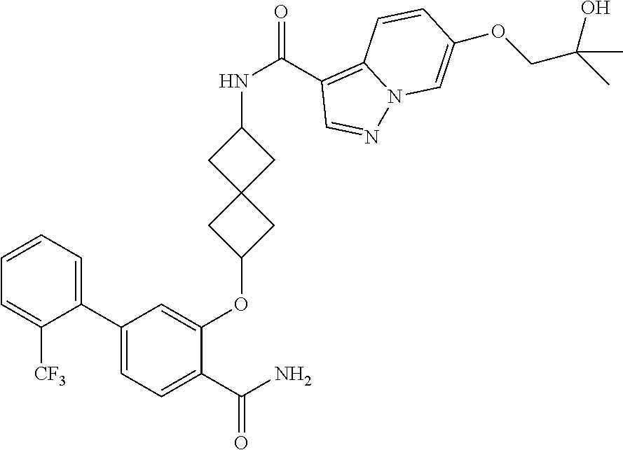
C1(C2=CC=CC=C2[CF3])=CC=C(C(N)=O)C(OC2CC3(C2)CC(NC(C2=C4N(N=C2)C=C(OCC(C)(O)C)C=C4)=O)C3)=C1
